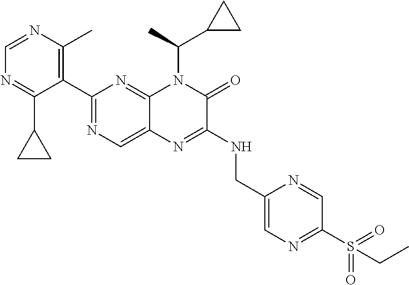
C1(C2=NC=C3C(=N2)N(C(C2CC2)C)C(=O)C(NCC2=CN=C(S(=O)(=O)CC)C=N2)=N3)=C(C)N=CN=C1C1CC1
